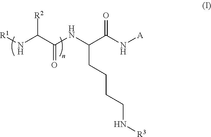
N(C(C(NC(C(N[A])=O)CCCCN[R3])=O)[R2])[R1]
